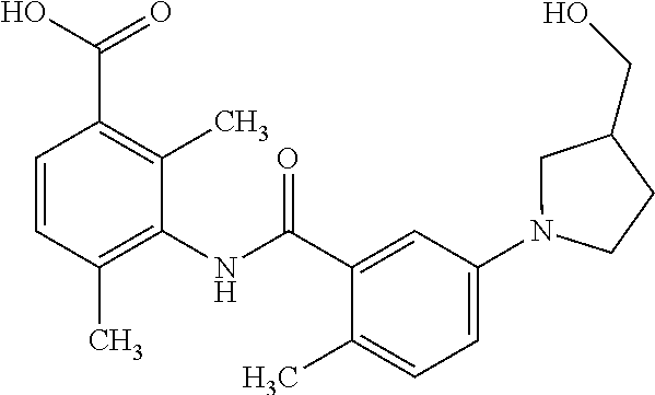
C1=CC(C)=C(NC(=O)C2=CC(N3CC(CO)CC3)=CC=C2C)C(C)=C1C(O)=O
